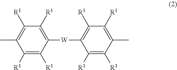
C1([W]C2=C([R1])C([R1])=C(C)C([R1])=C2[R1])=C([R1])C([R1])=C(C)C([R1])=C1[R1]
